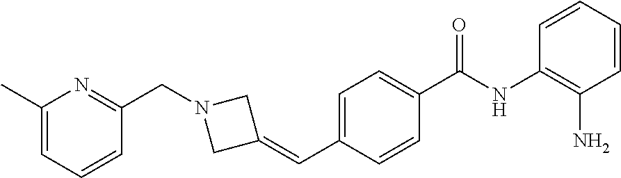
C1(C(NC2=C(N)C=CC=C2)=O)=CC=C(C=C2CN(CC3=NC(C)=CC=C3)C2)C=C1
